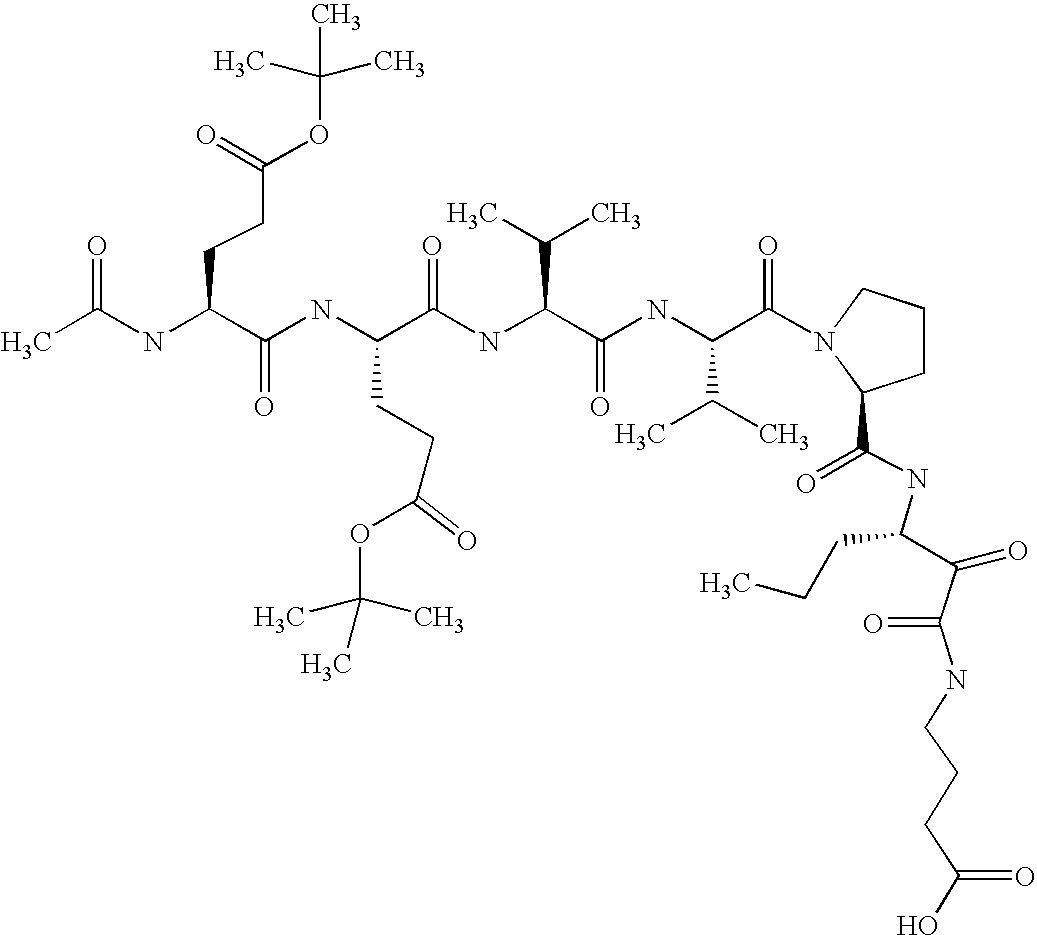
CC(NC(C(NC(C(NC(C(C)C)C(=O)NC(C(C)C)C(=O)N1CCCC1C(=O)NC(C(=O)C(NCCCC(O)=O)=O)CCC)=O)CCC(OC(C)(C)C)=O)=O)CCC(OC(C)(C)C)=O)=O
